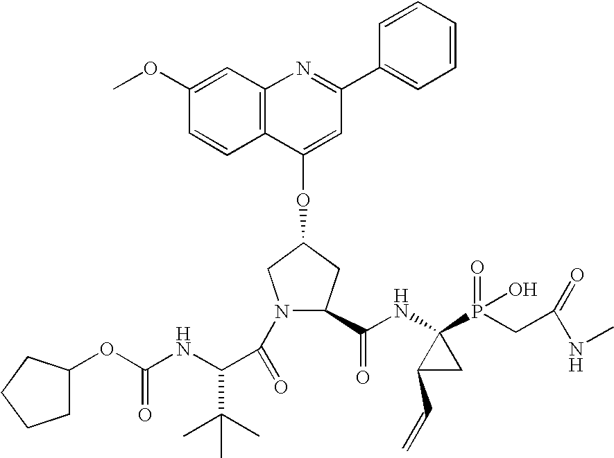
COC1=CC2=C(C=C1)C(OC1CC(C(NC3(P(=O)(O)CC(NC)=O)C(C=C)C3)=O)N(C(=O)C(NC(OC3CCCC3)=O)C(C)(C)C)C1)=CC(C1=CC=CC=C1)=N2
